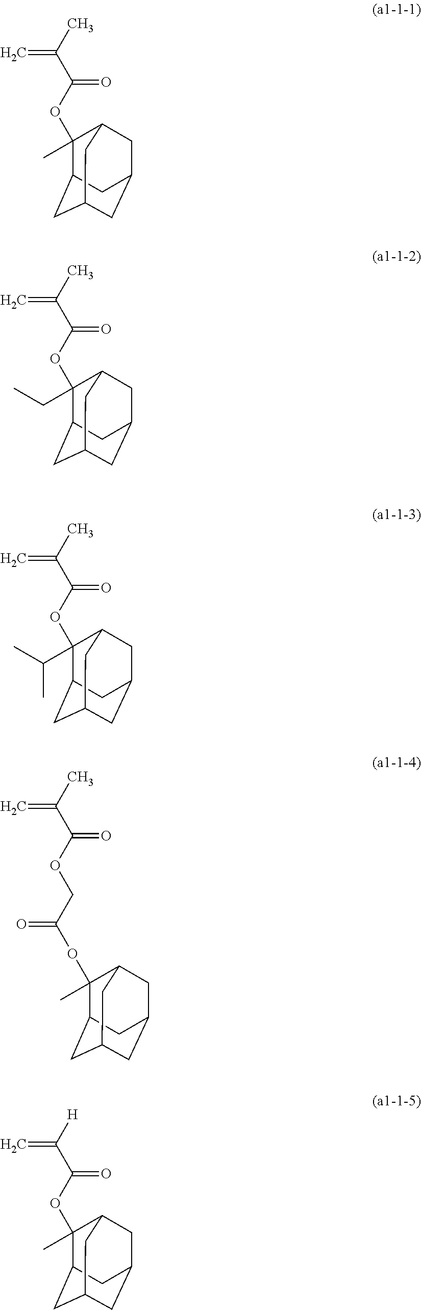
C1(OC(C(C)=C)=O)(C)C2CC3CC(CC1C3)C2.C1(OC(C(C)=C)=O)(CC)C2CC3CC(CC1C3)C2.C1(OC(C(C)=C)=O)(C(C)C)C2CC3CC(CC1C3)C2.C1(OC(=O)COC(C(C)=C)=O)(C)C2CC3CC(CC1C3)C2.C1(OC(C([H])=C)=O)(C)C2CC3CC(CC1C3)C2
